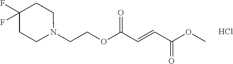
N1(CCOC(C=CC(OC)=O)=O)CCC(F)(F)CC1.Cl
